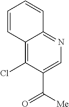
C12=C(Cl)C(C([Me])=O)=CN=C1C=CC=C2
